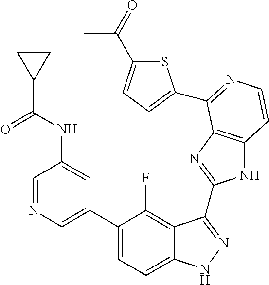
C1=C(C2=CC=C3C(=C2F)C(C2=NC4=C(N2)C=CN=C4C2=CC=C(C(C)=O)S2)=NN3)C=C(NC(=O)C2CC2)C=N1
